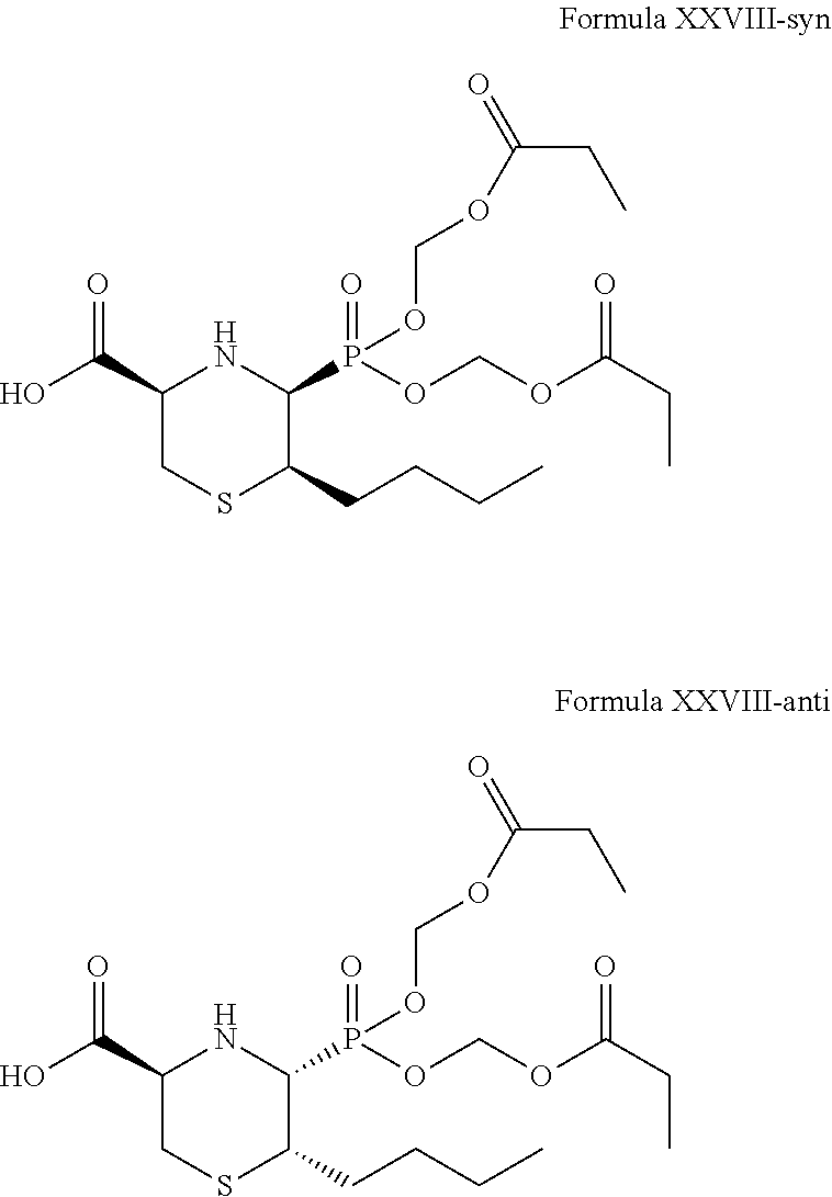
C1(C(O)=O)CSC(CCCC)C(P(OCOC(CC)=O)(=O)OCOC(CC)=O)N1.C1(C(O)=O)CSC(CCCC)C(P(OCOC(CC)=O)(=O)OCOC(CC)=O)N1
